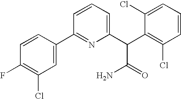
C1(F)=C(Cl)C=C(C2=NC(C(C3=C(Cl)C=CC=C3Cl)C(=O)N)=CC=C2)C=C1
